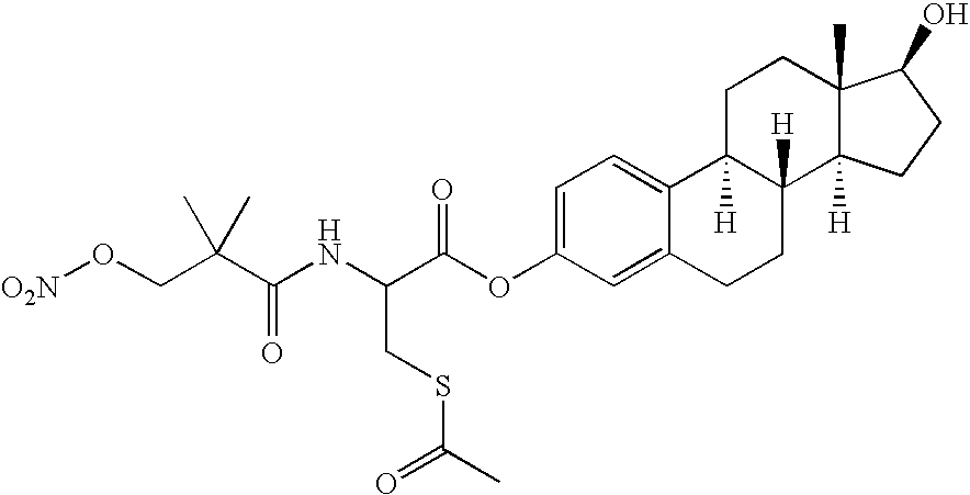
C1=C2C(=CC=C1OC(=O)C(NC(C(CO[O2N])(C)C)=O)CSC(C)=O)C1([H])C([H])(CC2)C2([H])C(C)(CC1)C(O)CC2
